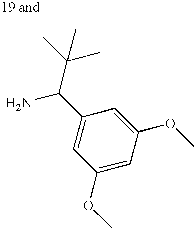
C1=C(C(C(C)(C)C)N)C=C(OC)C=C1OC
